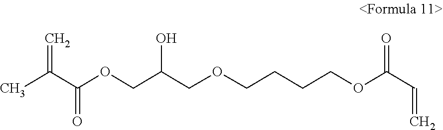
CC(C(OCC(COCCCCOC(=O)C=C)O)=O)=C
